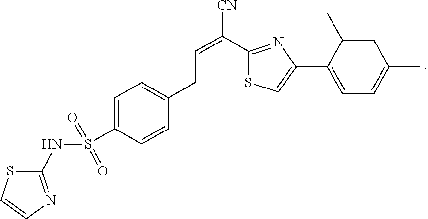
C1=C(C)C(C2=CSC(C(=CCC3=CC=C(S(=O)(NC4=NC=CS4)=O)C=C3)[CN])=N2)=CC=C1C
